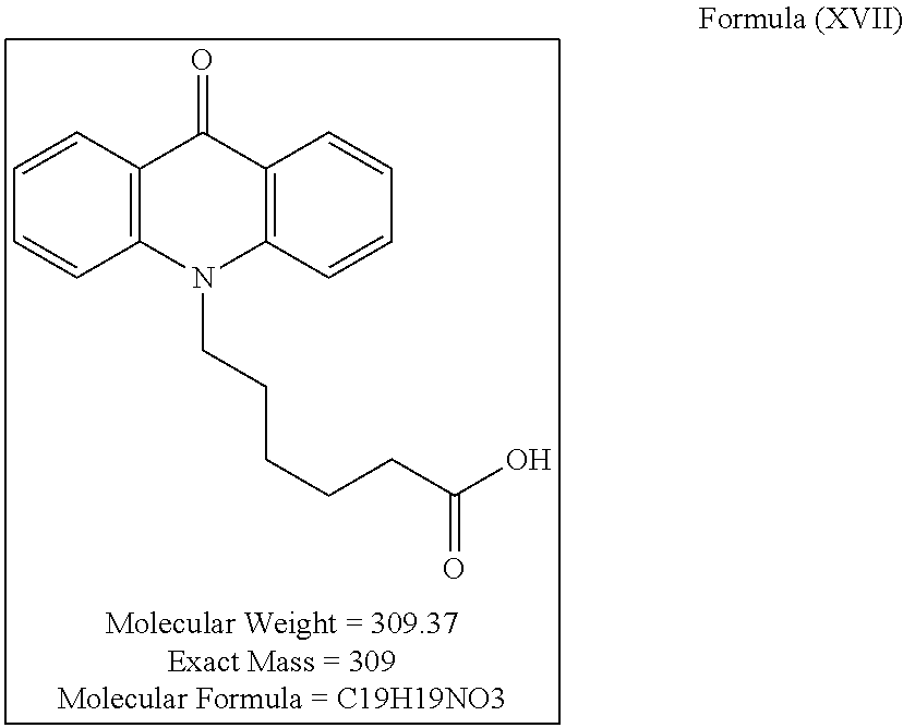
C12=C(C=CC=C1)C(=O)C1=C(N2CCCCCC(O)=O)C=CC=C1
